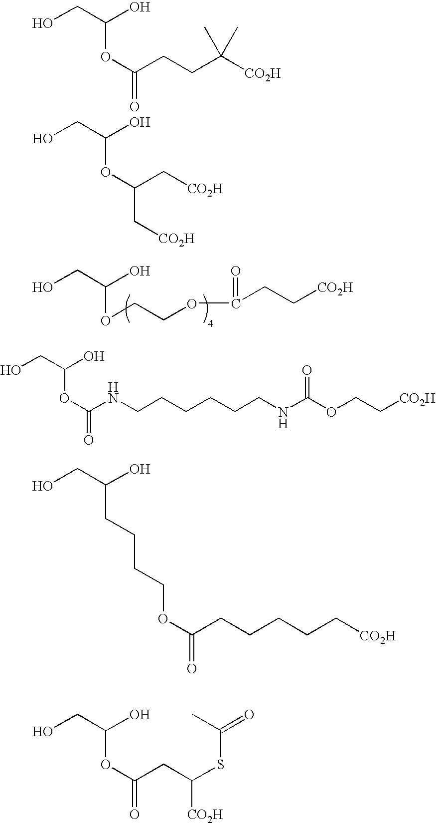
OCC(O)OCCOC(CC[CO2H])=O.OCC(O)OC(=O)CCC([CO2H])(C)C.OCC(O)OC(C[CO2H])C[CO2H].OCC(O)OC(=O)NCCCCCCNC(OCC[CO2H])=O.OCC(O)CCCCOC(CCCCC[CO2H])=O.OCC(O)OC(=O)CC(SC(=O)C)[CO2H]
